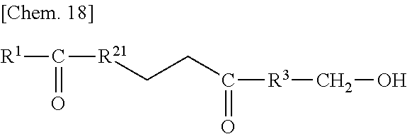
[R1]C(=O)[R21]CCC([R3]CO)=O
